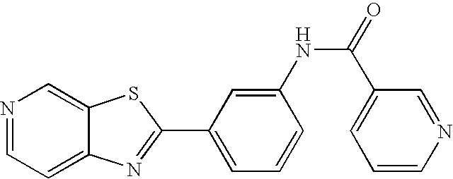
N1=CC=C2C(=C1)SC(C1=CC=CC(NC(=O)C3=CC=CN=C3)=C1)=N2
